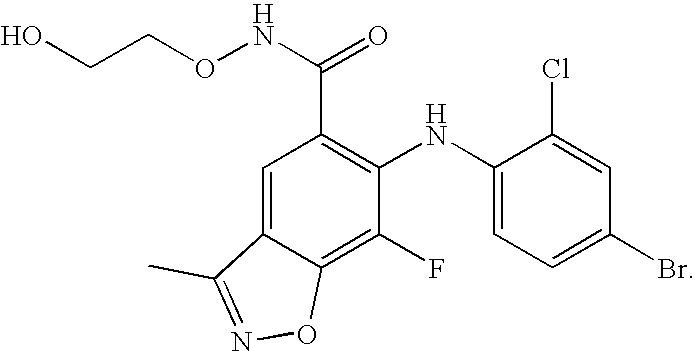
C1=C2C(=C(F)C(NC3=CC=C(Br)C=C3Cl)=C1C(NOCCO)=O)ON=C2C
